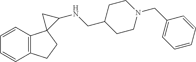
C1=CC2=C(C=C1)C1(CC2)C(NCC2CCN(CC3=CC=CC=C3)CC2)C1
